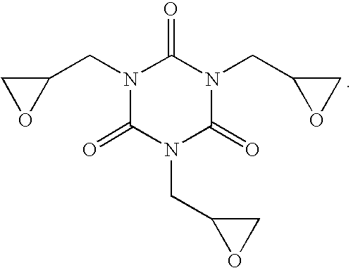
N1(CC2CO2)C(=O)N(CC2OC2)C(=O)N(CC2OC2)C1=O
